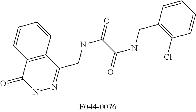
C12=C(C(=O)NN=C1CNC(=O)C(NCC1=C(Cl)C=CC=C1)=O)C=CC=C2
